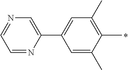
C1=C(C)C(C)=C(C)C=C1C1=CN=CC=N1
